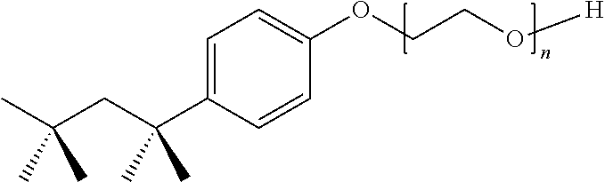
C1=C(C(CC(C)(C)C)(C)C)C=CC(OCCO[H])=C1
